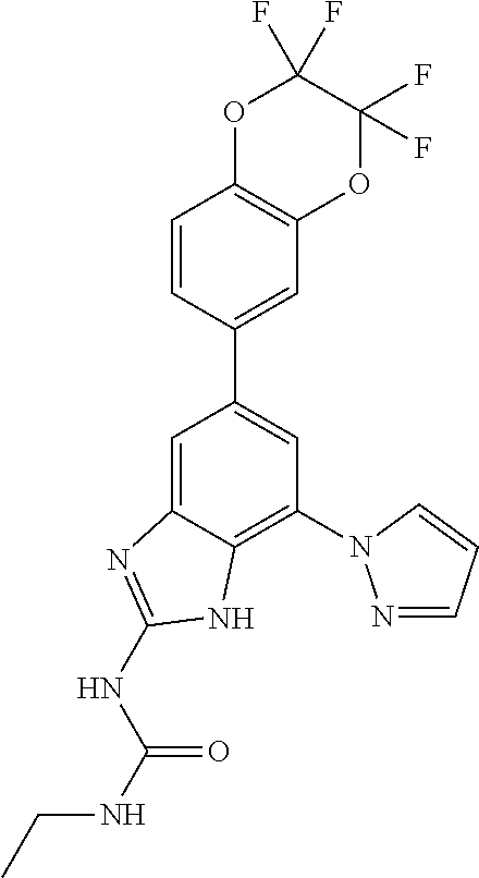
C1=C2C(=C(N3N=CC=C3)C=C1C1=CC3=C(C=C1)OC(F)(F)C(F)(F)O3)NC(NC(NCC)=O)=N2
